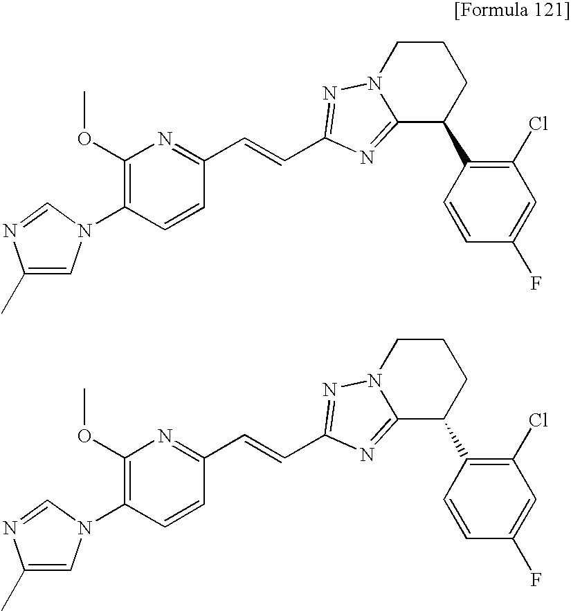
C1(C)=CN(C2=C(OC)N=C(C=CC3=NN4CCCC(C5=C(Cl)C=C(F)C=C5)C4=N3)C=C2)C=N1.C1(C)=CN(C2=C(OC)N=C(C=CC3=NN4CCCC(C5=C(Cl)C=C(F)C=C5)C4=N3)C=C2)C=N1
